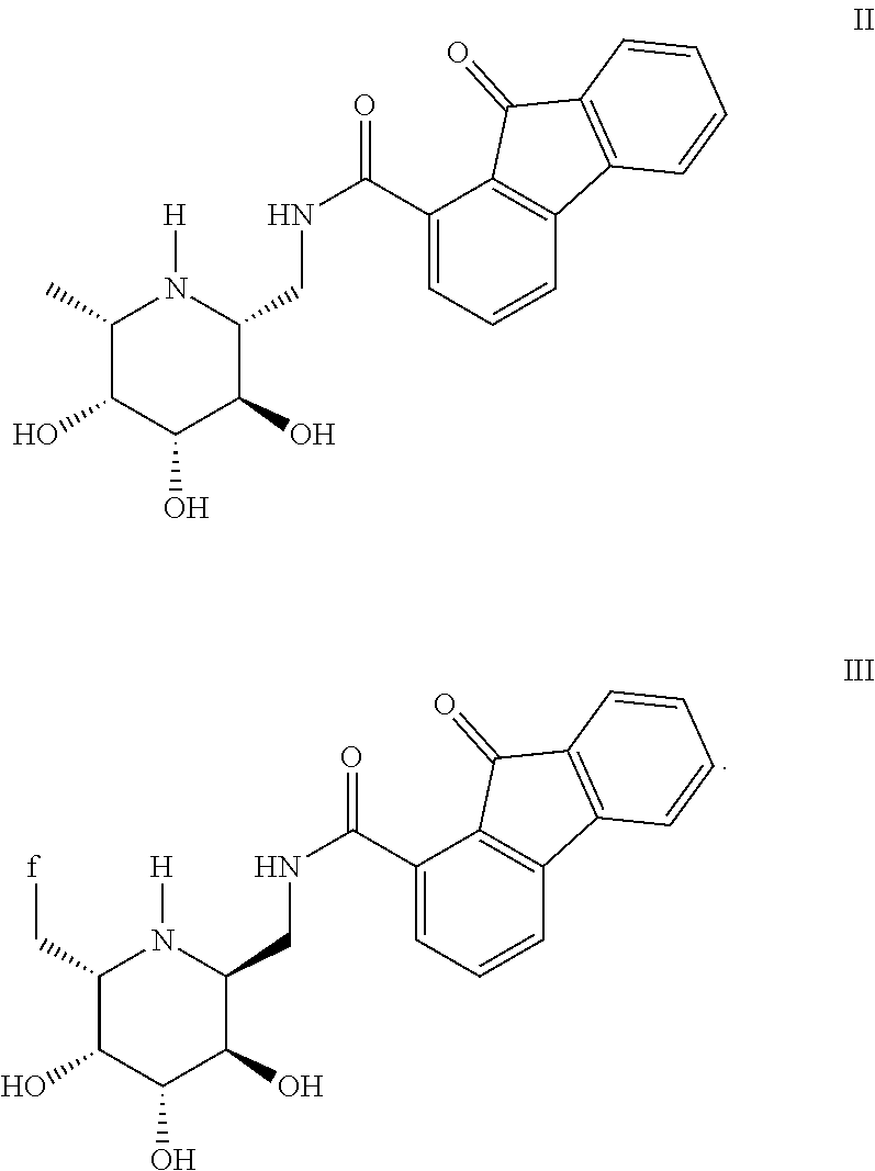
C1(C)C(O)C(O)C(O)C(CNC(C2=CC=CC3=C2C(=O)C2=C3C=CC=C2)=O)N1[H].C1(C[f])C(O)C(O)C(O)C(CNC(C2=CC=CC3=C2C(=O)C2=C3C=CC=C2)=O)N1[H]
